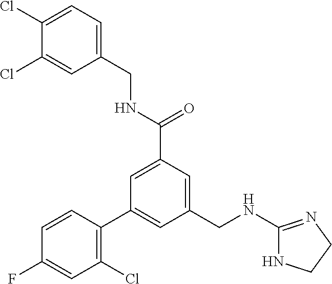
C1(CNC(=O)C2=CC(C3=C(Cl)C=C(F)C=C3)=CC(CNC3=NCCN3)=C2)=CC=C(Cl)C(Cl)=C1
